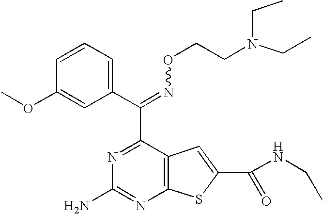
C1(C(=NOCCN(CC)CC)C2=NC(N)=NC3=C2C=C(C(NCC)=O)S3)=CC=CC(OC)=C1
